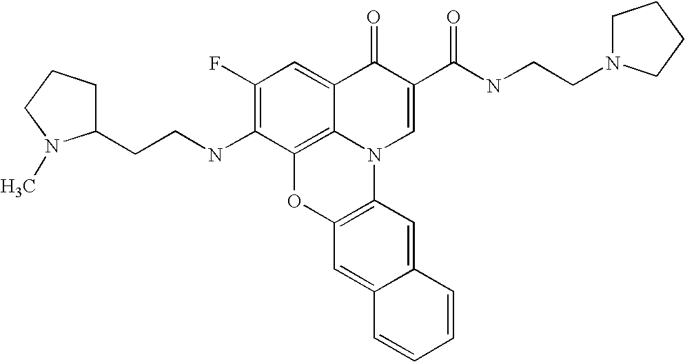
C1(F)=C(NCCC2CCCN2C)C2=C3C(=C1)C(=O)C(C(NCCN1CCCC1)=O)=CN3C1=C(O2)C=C2C(=C1)C=CC=C2
